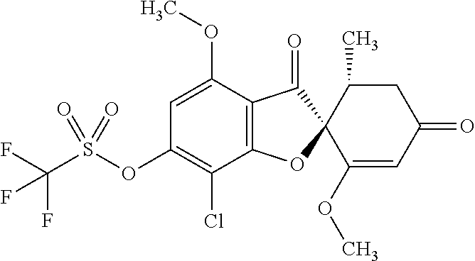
C1(OC)=CC(OS(C(F)(F)F)(=O)=O)=C(Cl)C2=C1C(=O)C1(O2)C(OC)=CC(=O)CC1C
